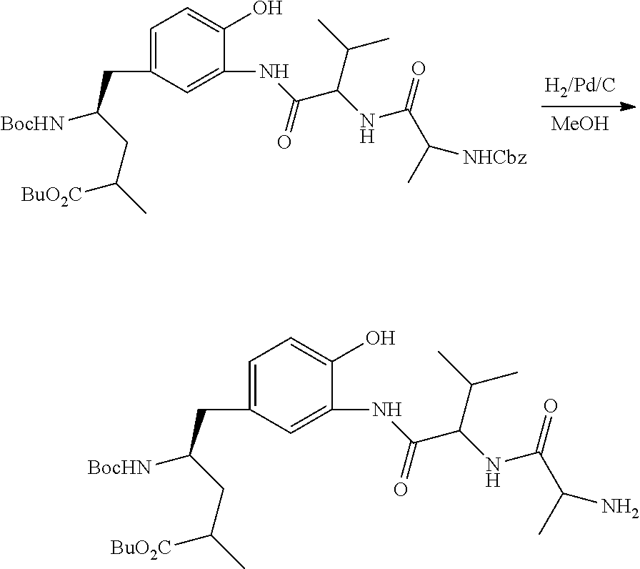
[MeOH].N(C1=CC(CC(CC(C)[BuO2C])[BocHN])=CC=C1O)C(C(NC(=O)C(C)[NHCbz])C(C)C)=O.N(C1=CC(CC(CC(C)[BuO2C])[BocHN])=CC=C1O)C(C(NC(=O)C(C)N)C(C)C)=O
